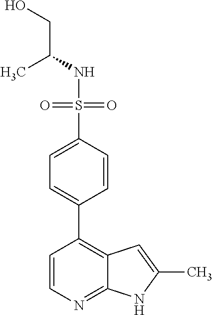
C(NS(=O)(=O)C1=CC=C(C2=C3C(=NC=C2)NC(C)=C3)C=C1)(CO)C
